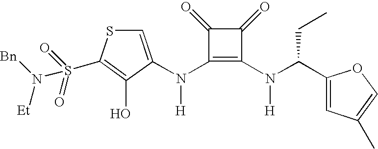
N(C1=C(N(C(C2=CC(C)=CO2)CC)[H])C(=O)C1=O)([H])C1=CSC(S(=O)(=O)N([Bn])[Et])=C1O
